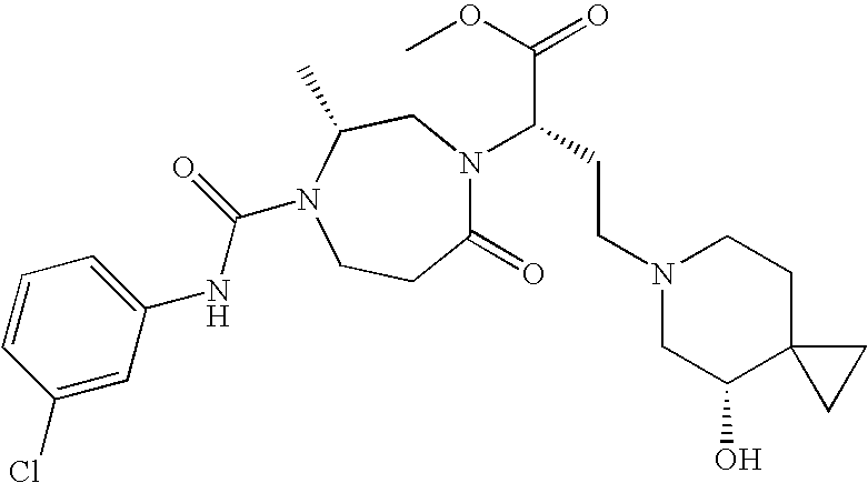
N(C1=CC=CC(Cl)=C1)C(N1CCC(=O)N(C(CCN2CC(O)C3(CC2)CC3)C(OC)=O)CC1C)=O
